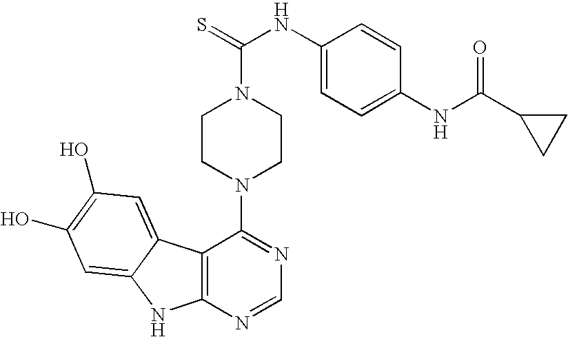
C12=C(N=CN=C1N1CCN(C(=S)NC3=CC=C(NC(C4CC4)=O)C=C3)CC1)NC1=CC(O)=C(O)C=C21
